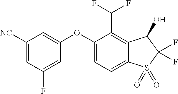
C1([NC])=CC(F)=CC(OC2=CC=C3C(=C2C(F)F)C(O)C(F)(F)S3(=O)=O)=C1
